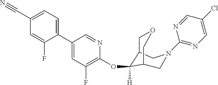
C1(C2=CC(F)=C(OC3([H])C4COCC3CN(C3=NC=C(Cl)C=N3)C4)N=C2)=CC=C(C#N)C=C1F
